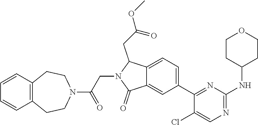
COC(CC1N(CC(N2CCC3=C(CC2)C=CC=C3)=O)C(=O)C2=CC(C3=NC(NC4CCOCC4)=NC=C3Cl)=CC=C21)=O
